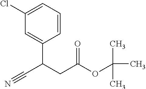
C1(Cl)=CC=CC(C(CC(OC(C)(C)C)=O)C#N)=C1
